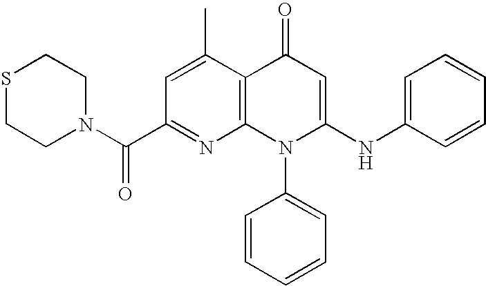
C1(C(N2CCSCC2)=O)=NC2=C(C(C)=C1)C(=O)C=C(NC1=CC=CC=C1)N2C1=CC=CC=C1
